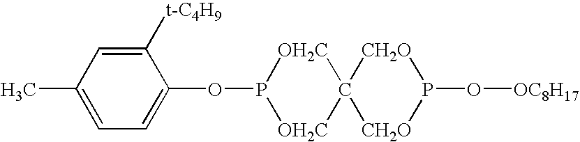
C1(OP2[OH2C]C3([OH2C]2)[CH2O]P(O[OC8H17])[CH2O]3)=CC=C(C)C=C1[t-C4H9]
